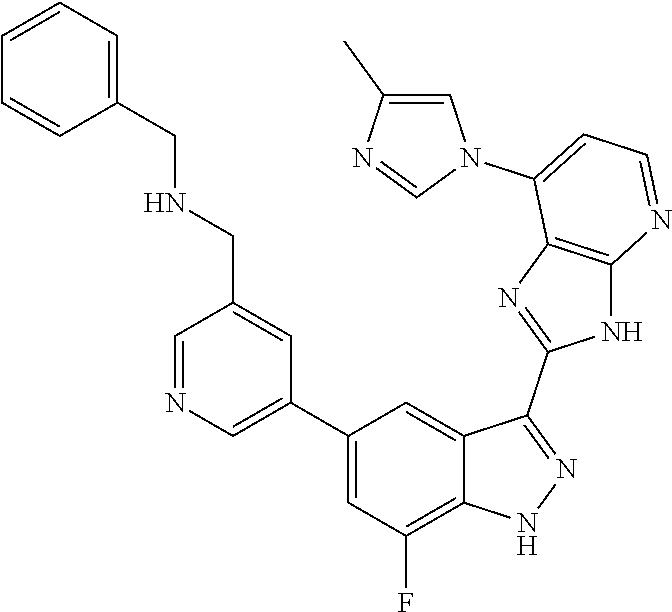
C1=NC=C(C2=CC(F)=C3C(=C2)C(C2=NC4=C(N2)N=CC=C4N2C=C(C)N=C2)=NN3)C=C1CNCC1=CC=CC=C1
